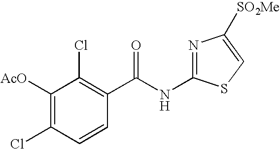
C1([AcO])=C(Cl)C=CC(C(NC2=NC([SO2Me])=CS2)=O)=C1Cl
